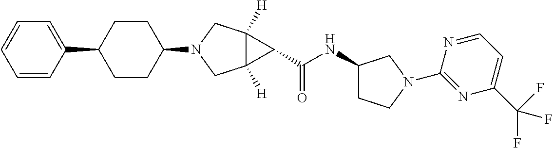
C1(C2CCC(N3CC4([H])C([H])(C3)C4C(NC3CCN(C4=NC(C(F)(F)F)=CC=N4)C3)=O)CC2)=CC=CC=C1
